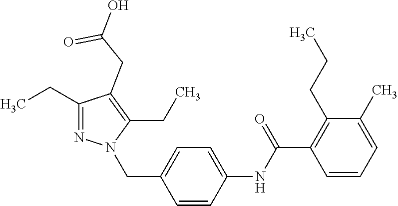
C1(CC)=NN(CC2=CC=C(NC(C3=C(CCC)C(C)=CC=C3)=O)C=C2)C(CC)=C1CC(=O)O
